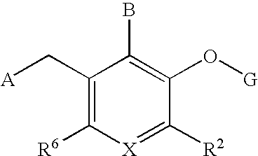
C1(C[A])=C([R6])[X]=C([R2])C(O[G])=C1B
